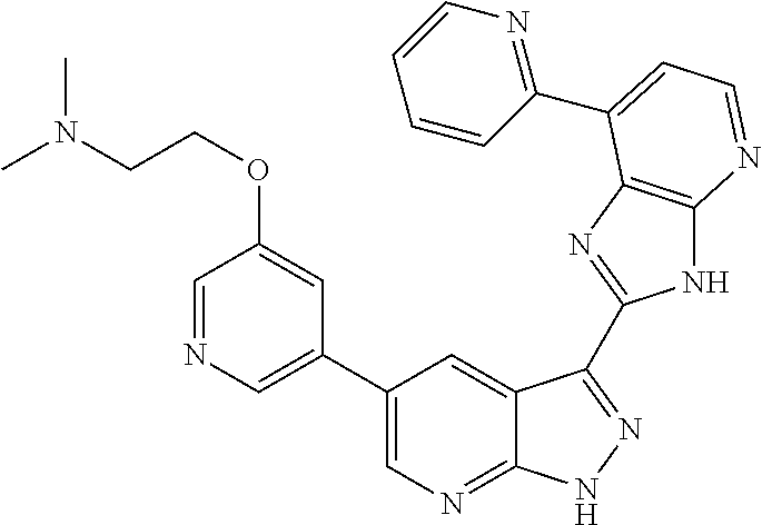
C1(C2=CN=C3C(=C2)C(C2=NC4=C(N2)N=CC=C4C2=NC=CC=C2)=NN3)=CN=CC(OCCN(C)C)=C1
